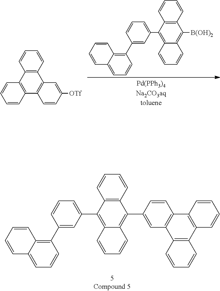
C1=CC2=C(C=C1)C([B(OH)2])=C1C(=C2C2=CC=CC(C3=C4C(=CC=C3)C=CC=C4)=C2)C=CC=C1.C1=CC2=C(C=C1)C1=C(C3=C2C=CC=C3)C=CC([OTf])=C1.C1=CC2=C(C=C1)C(C1=CC3=C(C=C1)C1=C(C4=C3C=CC=C4)C=CC=C1)=C1C(=C2C2=CC=CC(C3=C4C(=CC=C3)C=CC=C4)=C2)C=CC=C1
